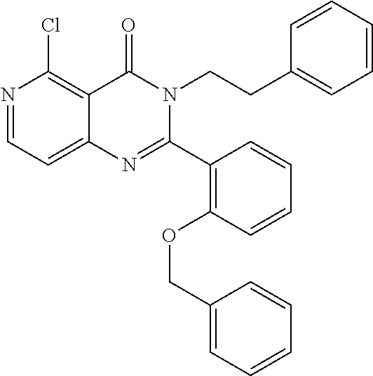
N1=CC=C2C(=C1Cl)C(=O)N(CCC1=CC=CC=C1)C(C1=C(OCC3=CC=CC=C3)C=CC=C1)=N2
